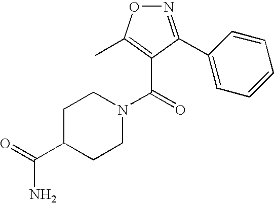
C(=O)(C1=C(C)ON=C1C1=CC=CC=C1)N1CCC(C(=O)N)CC1
